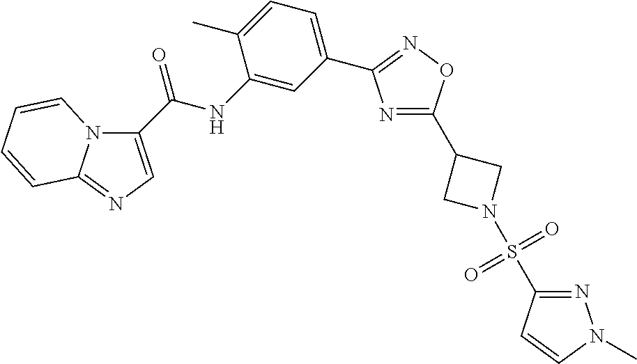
C1(C(NC2=CC(C3=NOC(C4CN(S(=O)(=O)C5=NN(C)C=C5)C4)=N3)=CC=C2C)=O)=CN=C2N1C=CC=C2
